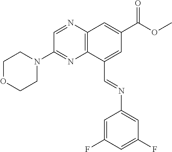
N(=CC1=CC(C(OC)=O)=CC2=C1N=C(N1CCOCC1)C=N2)C1=CC(F)=CC(F)=C1
